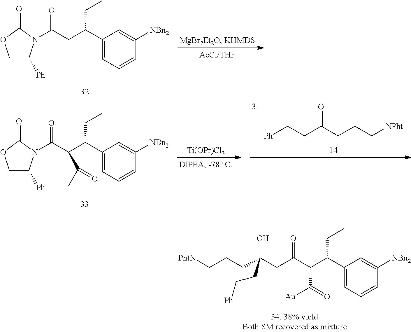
C1C([Ph])N(C(CC(C2=CC=CC([NBn2])=C2)CC)=O)C(=O)O1.C1C([Ph])N(C(C(C(C2=CC=CC([NBn2])=C2)CC)C(C)=O)=O)C(=O)O1.[Ti(OPr)Cl3].[Ph]CCC(CCC[NPht])=O.C(C(C(C(C1=CC=CC([NBn2])=C1)CC)C(=O)[Au])=O)C(CCC[PhtN])(O)CC[Ph]
